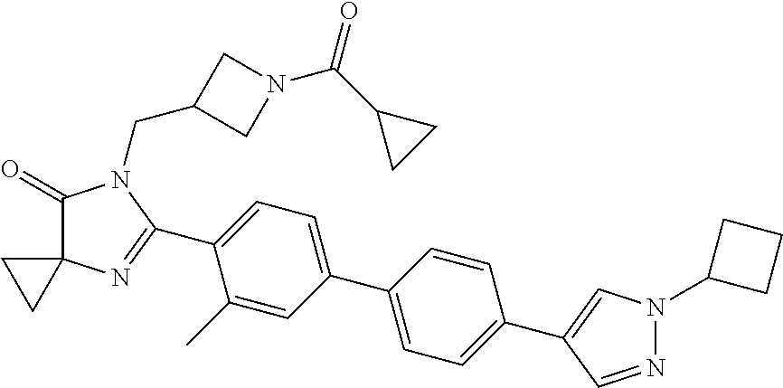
C1(=O)C2(N=C(C3=CC=C(C4=CC=C(C5=CN(C6CCC6)N=C5)C=C4)C=C3C)N1CC1CN(C(C3CC3)=O)C1)CC2
